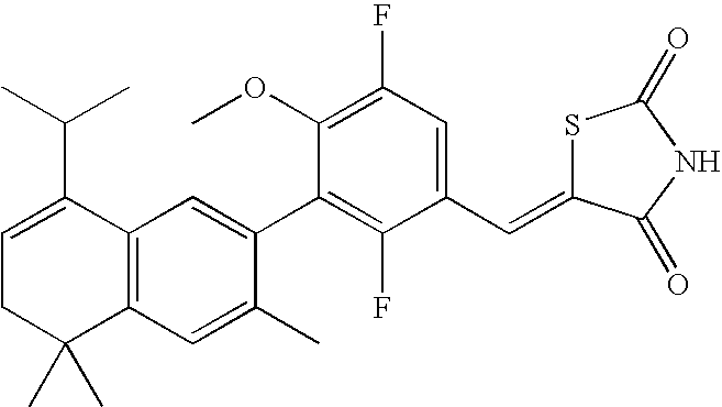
C1=C(C(C)C)C2=C(C(C)(C)C1)C=C(C)C(C1=C(F)C(C=C3SC(=O)NC3=O)=CC(F)=C1OC)=C2
